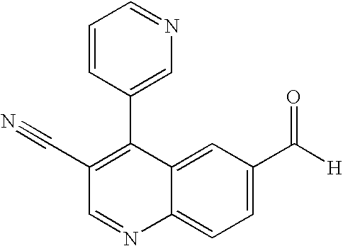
C1(C#N)=C(C2=CN=CC=C2)C2=CC(C([H])=O)=CC=C2N=C1
